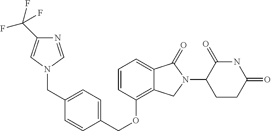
C1(OCC2=CC=C(CN3C=C(C(F)(F)F)N=C3)C=C2)=C2C(=CC=C1)C(=O)N(C1CCC(=O)NC1=O)C2
